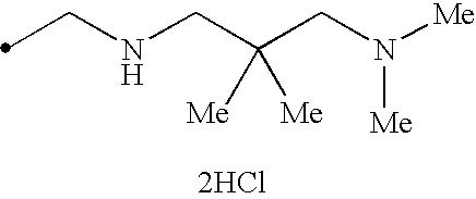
C(NCC(CN([Me])[Me])([Me])[Me])C.[2HCl]
